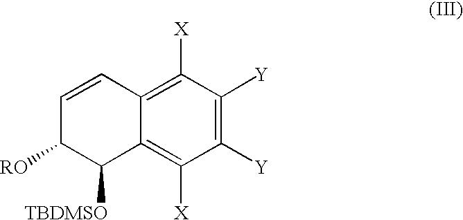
C1([Y])=C([Y])C([X])=C2C(=C1[X])C([TBDMSO])C([RO])C=C2
